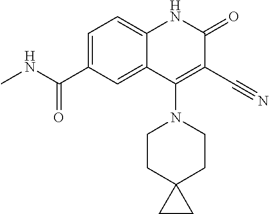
C1=C(C(NC)=O)C=C2C(=C1)NC(=O)C(C#N)=C2N1CCC2(CC1)CC2
